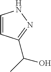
C1=CC(C(C)O)=NN1
